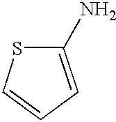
C1(N)=CC=CS1
